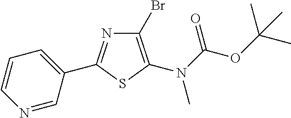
N1=CC(C2=NC(Br)=C(N(C(OC(C)(C)C)=O)C)S2)=CC=C1
